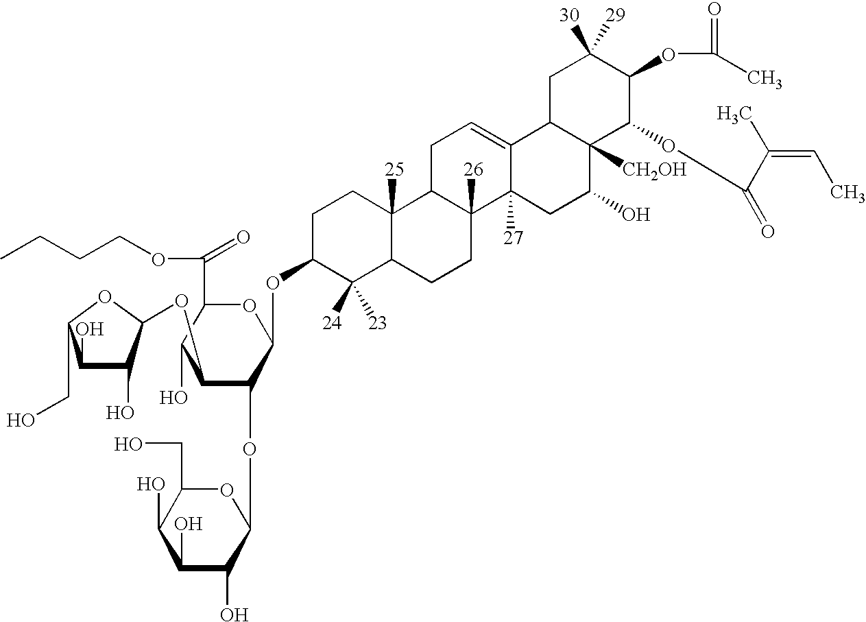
C1C(OC2OC(C(OCCCC)=O)C(O)C(OC3C(O)C(O)C(CO)O3)C2OC2OC(CO)C(O)C(O)C2O)C([24])([23])C2C([25])(C1)C1C([26])(CC2)C2([27])C(=CC1)C1C([CH2OH])(C(O)C2)C(OC(C(=CC)C)=O)C(OC(=O)C)C([30])([29])C1
